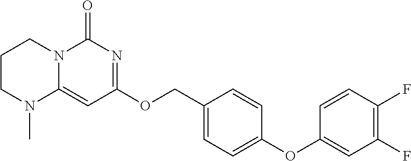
C1CN(C)C2=CC(OCC3=CC=C(OC4=CC(F)=C(F)C=C4)C=C3)=NC(=O)N2C1
